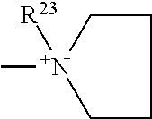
C[N+]1([R23])CCCC1
